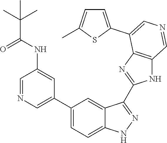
C1(C2=CN=CC(NC(C(C)(C)C)=O)=C2)=CC=C2C(=C1)C(C1=NC3=C(N1)C=NC=C3C1=CC=C(C)S1)=NN2
